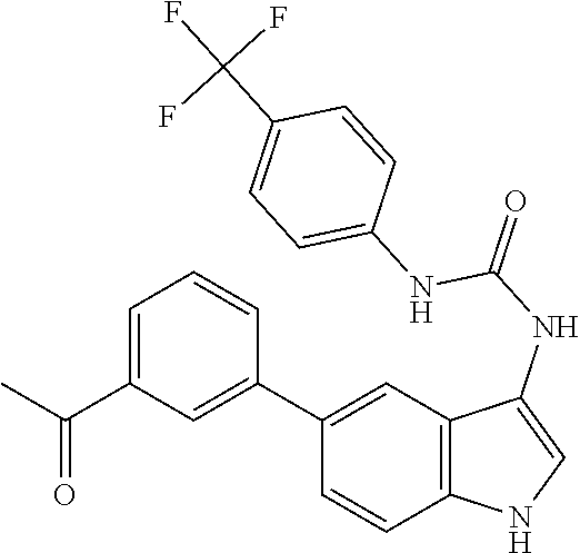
C12=C(C=C(C3=CC(C(C)=O)=CC=C3)C=C1)C(NC(=O)NC1=CC=C(C(F)(F)F)C=C1)=CN2
